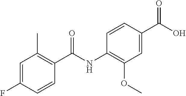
C1=C(F)C=CC(C(NC2=C(OC)C=C(C(O)=O)C=C2)=O)=C1C
